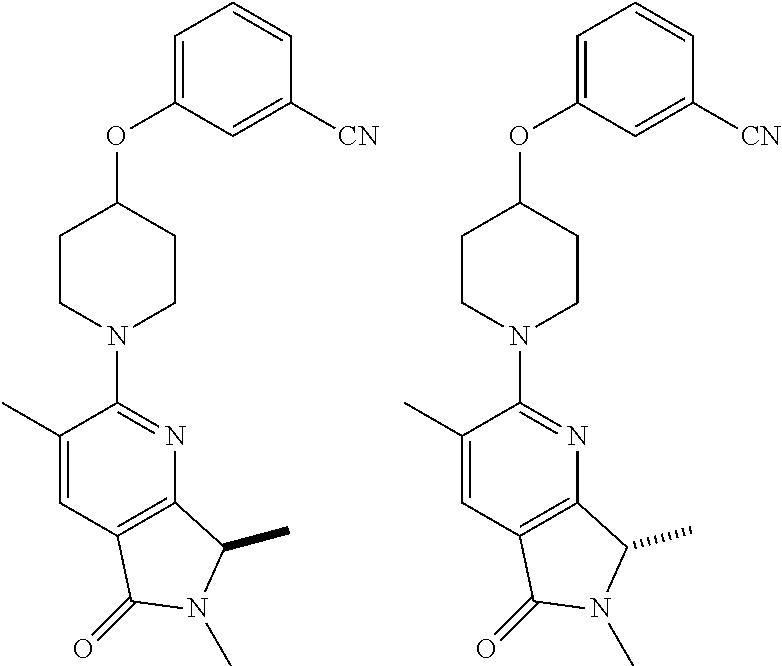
C1(C)=CC2=C(N=C1N1CCC(OC3=CC=CC([CN])=C3)CC1)C(C)N(C)C2=O.C1(C)=CC2=C(N=C1N1CCC(OC3=CC=CC([CN])=C3)CC1)C(C)N(C)C2=O
